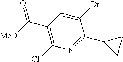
C(C1=C(Cl)N=C(C2CC2)C(Br)=C1)([MeO])=O
